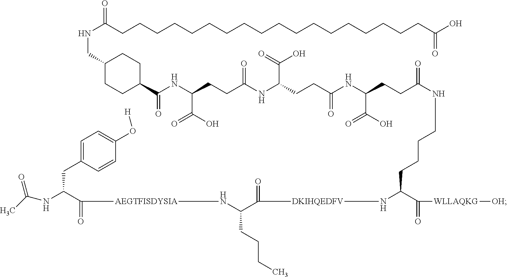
N(C(CCCCCCCCCCCCCCCCCCC(O)=O)=O)CC1CCC(C(NC(CCC(NC(CCC(NC(CCC(NCCCCC(N[DKIHQEDFV]C(C(N[AEGTFISDYSIA]C(C(NC(C)=O)CC2=CC=C(O[H])C=C2)=O)CCCC)=O)C([WLLAQKG][OH])=O)=O)C(O)=O)=O)C(=O)O)=O)C(O)=O)=O)CC1
